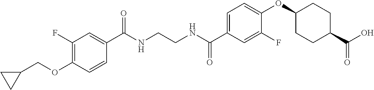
C1(C(NCCNC(C2=CC=C(OC3CCC(C(O)=O)CC3)C(F)=C2)=O)=O)=CC(F)=C(OCC2CC2)C=C1
